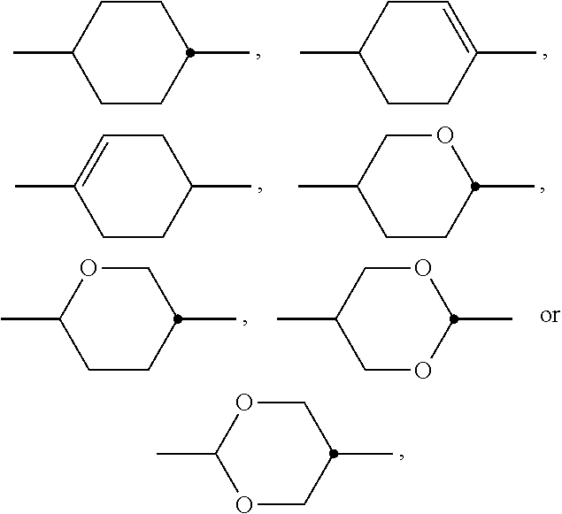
C1OC(C)OCC1C.C1CC(C)CCC1C.C1=C(C)CCC(C)C1.C1C=C(C)CCC1C.O1CC(C)CCC1C.C1OC(C)CCC1C.O1CC(C)COC1C
